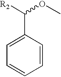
C1=C(C([R2])OC)C=CC=C1
